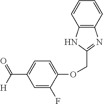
C1=C(F)C(OCC2=NC3=C(C=CC=C3)N2)=CC=C1C([H])=O
